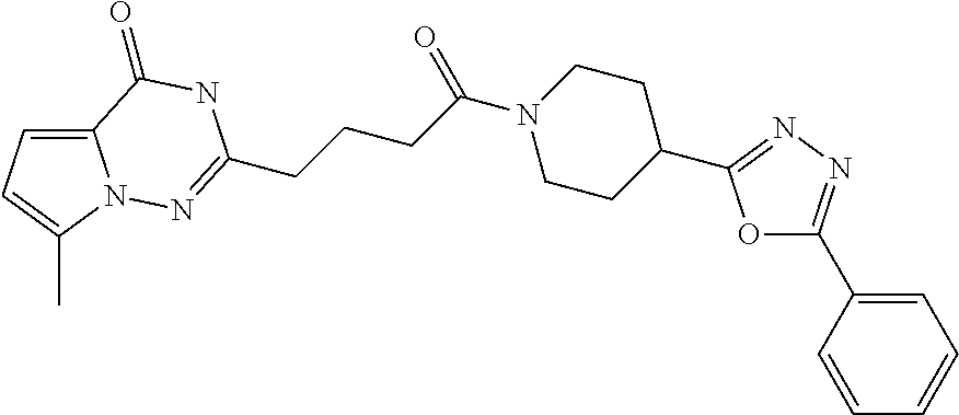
C12=CC=C(C)N1N=C(CCCC(N1CCC(C3=NN=C(C4=CC=CC=C4)O3)CC1)=O)NC2=O
